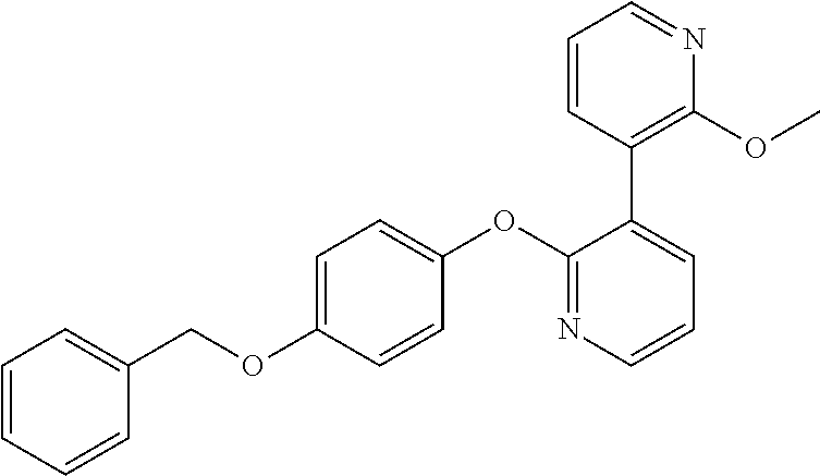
C1=C(OCC2=CC=CC=C2)C=CC(OC2=NC=CC=C2C2=C(OC)N=CC=C2)=C1
